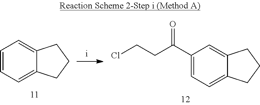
C1=CC=C2C(=C1)CCC2.C1(C(CCCl)=O)=CC=C2C(=C1)CCC2
